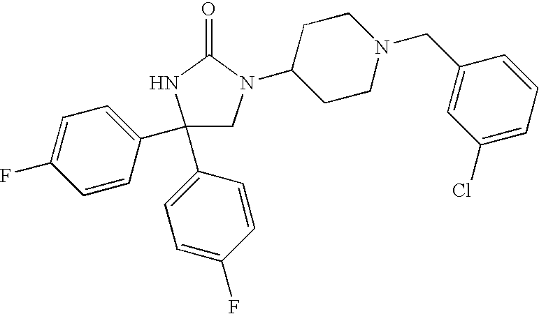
C1(C2=CC=C(F)C=C2)(C2=CC=C(F)C=C2)CN(C2CCN(CC3=CC(Cl)=CC=C3)CC2)C(=O)N1
